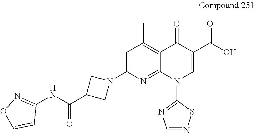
N1(C2=CC(C)=C3C(=N2)N(C2=NC=NS2)C=C(C(O)=O)C3=O)CC(C(NC2=NOC=C2)=O)C1
